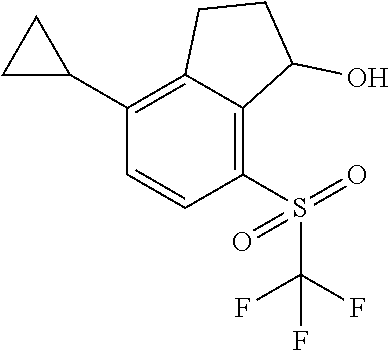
C1(C2=C3C(=C(S(=O)(=O)C(F)(F)F)C=C2)C(O)CC3)CC1
